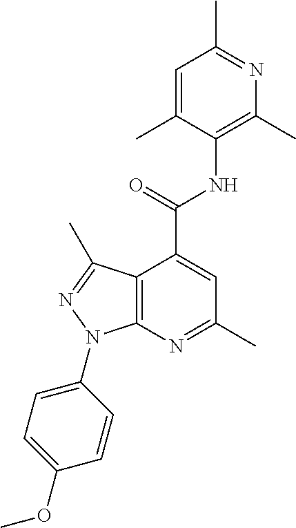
C1=C(C)C(NC(C2=CC(C)=NC3=C2C(C)=NN3C2=CC=C(OC)C=C2)=O)=C(C)N=C1C
